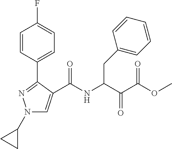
N1(C2CC2)C=C(C(NC(C(C(=O)OC)=O)CC2=CC=CC=C2)=O)C(C2=CC=C(F)C=C2)=N1
